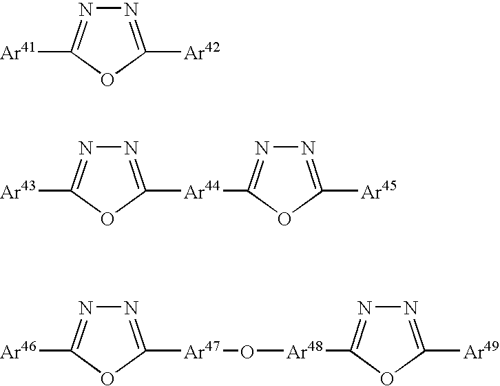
N1=C([Ar42])OC([Ar41])=N1.N1=C([Ar44]C2=NN=C([Ar45])O2)OC([Ar43])=N1.N1=C([Ar47]O[Ar48]C2=NN=C([Ar49])O2)OC([Ar46])=N1
